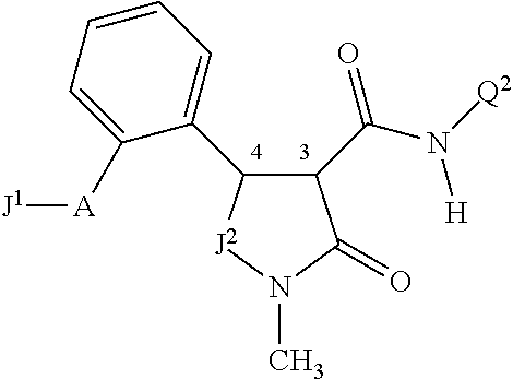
C1(C(N([Q2])[H])=O)C(C2=CC=CC=C2[A][J1])[J2]N(C)C1=O
